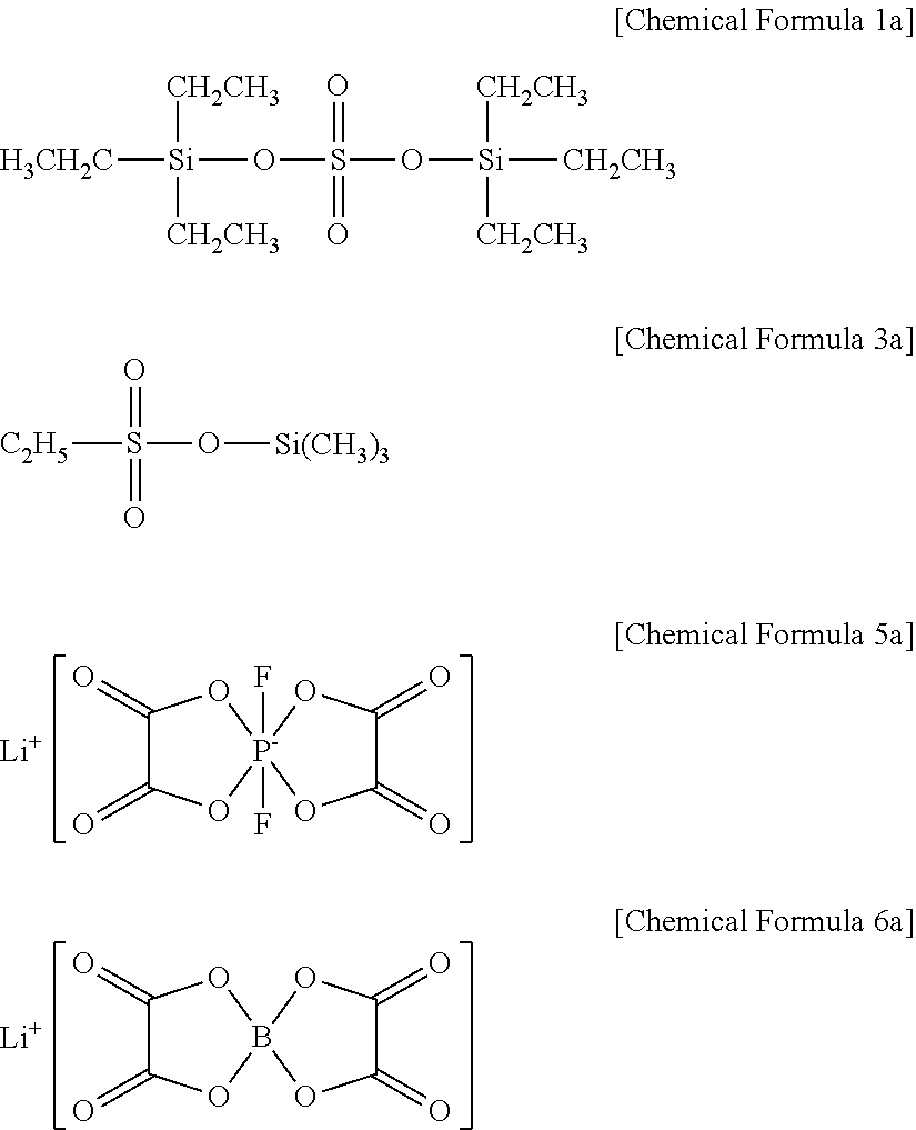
C1(=O)C(=O)O[P-]2(F)(F)(O1)OC(=O)C(=O)O2.[Li].C1(=O)C(=O)OB2(O1)OC(=O)C(=O)O2.[Li].[H3CH2C][Si](OS(O[Si]([CH2CH3])([CH2CH3])[CH2CH3])(=O)=O)([CH2CH3])[CH2CH3].[C2H5]S(O[Si(CH3)3])(=O)=O
